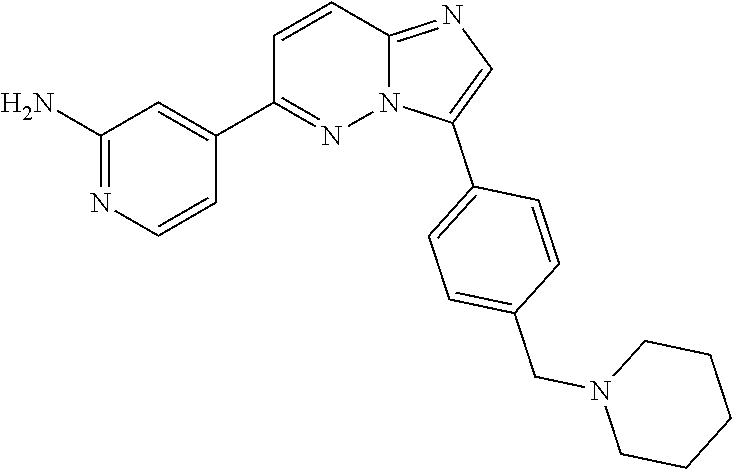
C1=C(C2=CC=C(CN3CCCCC3)C=C2)N2C(=N1)C=CC(C1=CC(N)=NC=C1)=N2
